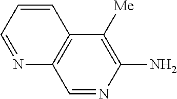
C1=NC(N)=C([Me])C2=C1N=CC=C2
